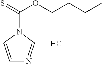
C1=CN(C(=S)OCCCC)C=N1.Cl
